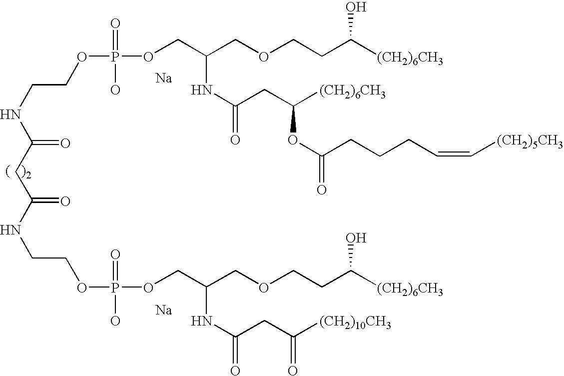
C(NC(CC(NCCOP(=O)(O)OCC(COCCC([(CH2)6CH3])O)NC(=O)CC([(CH2)10CH3])=O)=O)=O)COP(=O)(O)OCC(NC(=O)CC([(CH2)6CH3])OC(=O)CCCC=C[(CH2)5CH3])COCCC([(CH2)6CH3])O.[Na].[Na]
